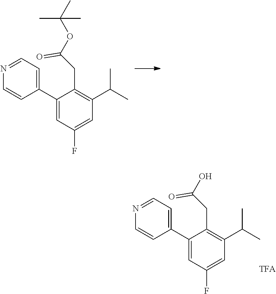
C1=NC=CC(C2=CC(F)=CC(C(C)C)=C2CC(OC(C)(C)C)=O)=C1.C1=NC=CC(C2=CC(F)=CC(C(C)C)=C2CC(O)=O)=C1
